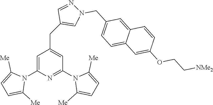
C1=C(N2C([Me])=CC=C2[Me])N=C(N2C([Me])=CC=C2[Me])C=C1CC1=CN(CC2=CC=C3C(=C2)C=CC(OCC[NMe2])=C3)N=C1
